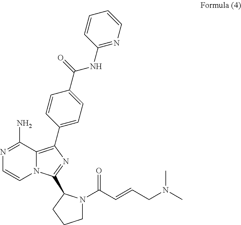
C12=C(C3=CC=C(C(=O)NC4=NC=CC=C4)C=C3)N=C(C3N(C(C=CCN(C)C)=O)CCC3)N1C=CN=C2N
